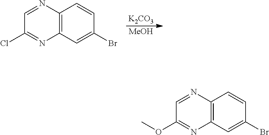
[K2CO3].[MeOH].C12=C(C=C(Br)C=C1)N=C(Cl)C=N2.C12=C(C=C(Br)C=C1)N=C(OC)C=N2
